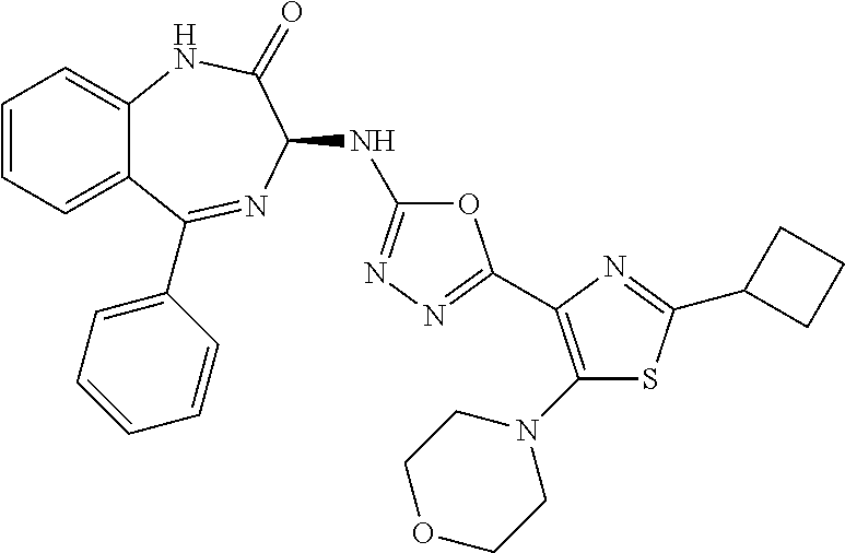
C1(N2CCOCC2)=C(C2=NN=C(NC3N=C(C4=CC=CC=C4)C4=CC=CC=C4NC3=O)O2)N=C(C2CCC2)S1
